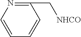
N1=C(C[NHCO])C=CC=C1
